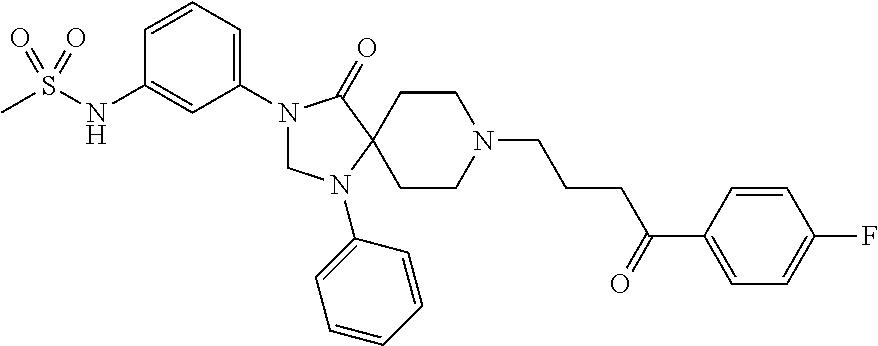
CS(NC1=CC(N2CN(C3=CC=CC=C3)C3(C2=O)CCN(CCCC(C2=CC=C(F)C=C2)=O)CC3)=CC=C1)(=O)=O
